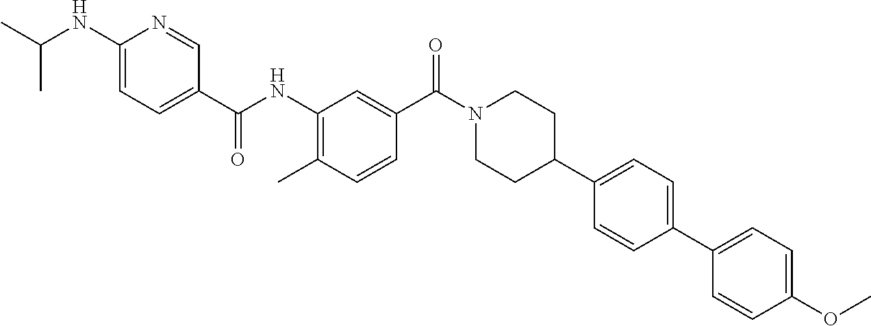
CC(NC1=CC=C(C(NC2=C(C)C=CC(C(=O)N3CCC(C4=CC=C(C5=CC=C(OC)C=C5)C=C4)CC3)=C2)=O)C=N1)C
